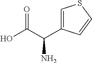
OC(C(N)C1=CSC=C1)=O
